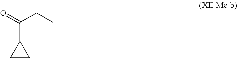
C1CC1C(=O)CC
